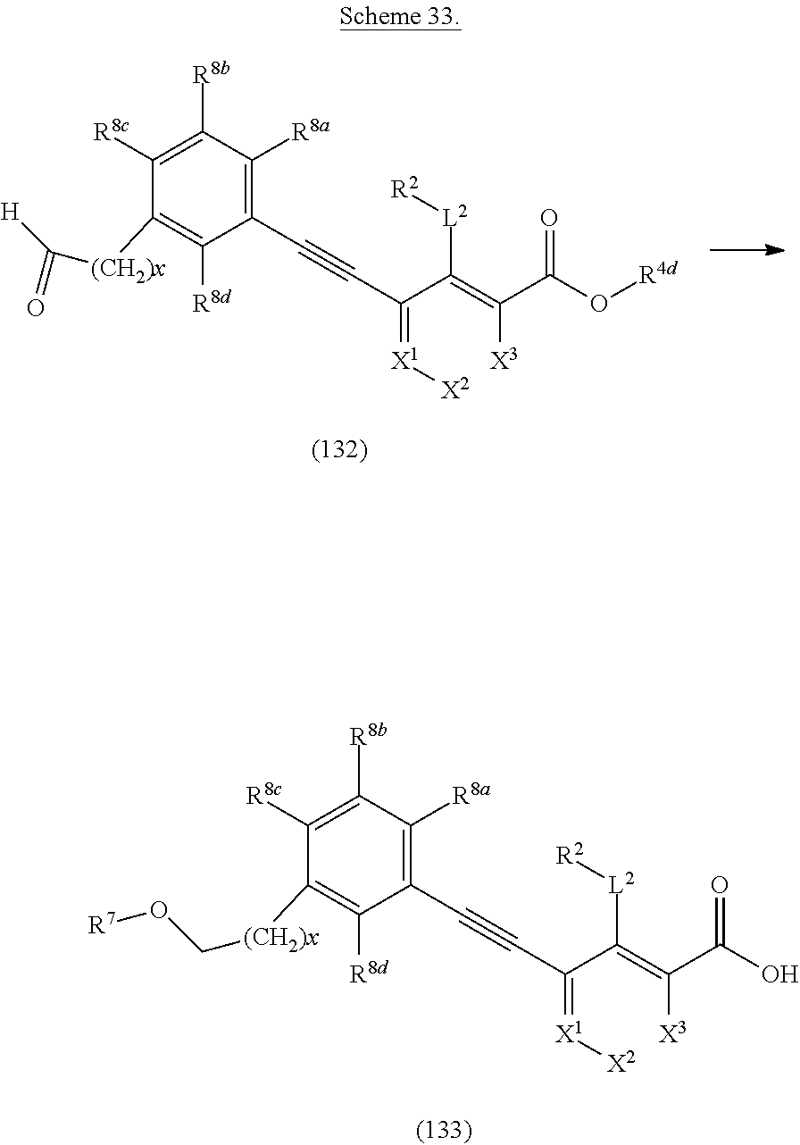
[X2][X1]=C(C#CC1=C([R8a])C([R8b])=C([R8c])C([(CH2)x]C([H])=O)=C1[R8d])C([L2][R2])=C(C(=O)O[R4d])[X3].[X2][X1]=C(C#CC1=C([R8a])C([R8b])=C([R8c])C([(CH2)x]CO[R7])=C1[R8d])C([L2][R2])=C(C(=O)O)[X3]
